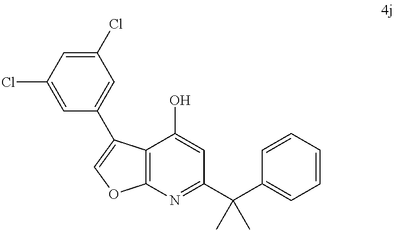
C12=C(N=C(C(C3=CC=CC=C3)(C)C)C=C1O)OC=C2C1=CC(Cl)=CC(Cl)=C1
